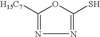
C1([H15C7])=NN=C(S)O1
